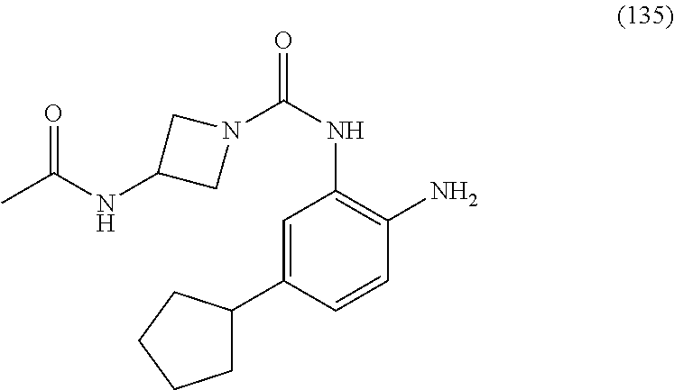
C1=C(C2CCCC2)C=CC(N)=C1NC(=O)N1CC(NC(C)=O)C1
